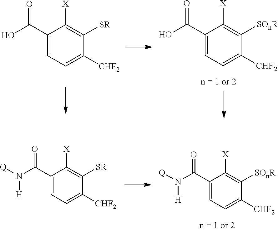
C1(C(=O)O)=CC=C([CHF2])C([SOnR])=C1[X].C1(C(=O)O)=CC=C([CHF2])C([SR])=C1[X].C1(C(=O)N([Q])[H])=CC=C([CHF2])C([SOnR])=C1[X].C1(C(=O)N([Q])[H])=CC=C([CHF2])C([SR])=C1[X]
